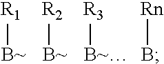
[R1][B~].[R2][B~].[R3][B~].[Rn]B
